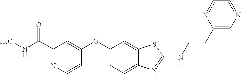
N1=C(C(=O)NC)C=C(OC2=CC=C3C(=C2)SC(NCCC2=CN=CC=N2)=N3)C=C1
